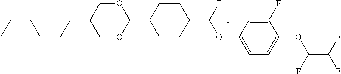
C1(C2CCC(C(F)(OC3=CC=C(OC(=C(F)F)F)C(F)=C3)F)CC2)OCC(CCCCCC)CO1
